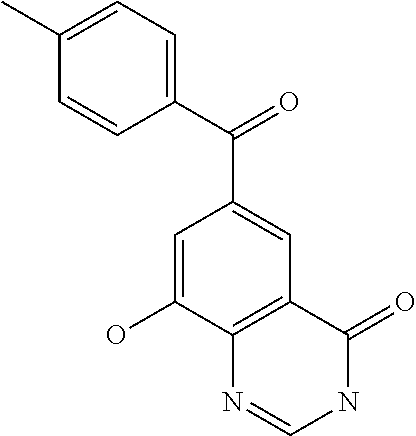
C1(C(=O)C2=CC3=C(C(O)=C2)N=CNC3=O)=CC=C(C)C=C1
